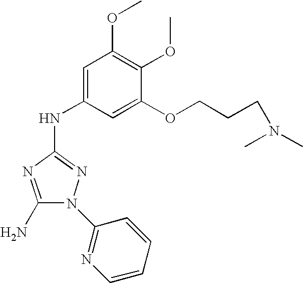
C1(N)=NC(NC2=CC(OC)=C(OC)C(OCCCN(C)C)=C2)=NN1C1=NC=CC=C1
